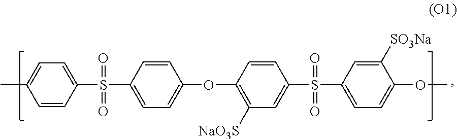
C1(C)=CC=C(S(C2=CC=C(OC3=C([NaO3S])C=C(S(C4=CC=C(OC)C([SO3Na])=C4)(=O)=O)C=C3)C=C2)(=O)=O)C=C1
